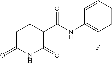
C1=CC=CC(NC(C2CCC(=O)NC2=O)=O)=C1F
